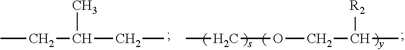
CCC(CC)C.CCOCC(C)[R2]
